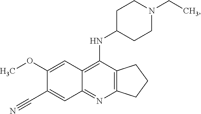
C12=C(N=C3C(=C1NC1CCN(CC)CC1)C=C(OC)C(C#N)=C3)CCC2
